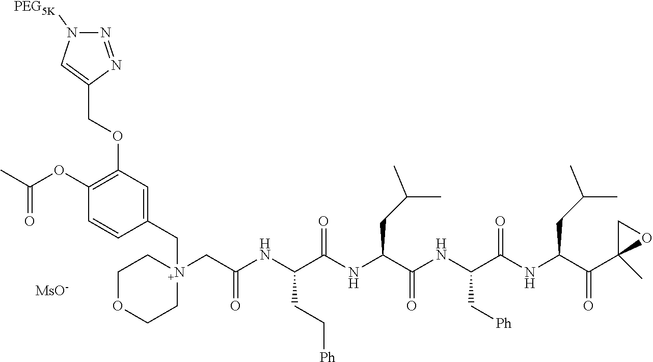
N1([PEG5K])N=NC(COC2=C(OC(C)=O)C=CC(C[N+]3(CC(NC(C(NC(C(NC(C(NC(C(C4(C)OC4)=O)CC(C)C)=O)C[Ph])=O)CC(C)C)=O)CC[Ph])=O)CCOCC3)=C2)=C1.[MsO-]
